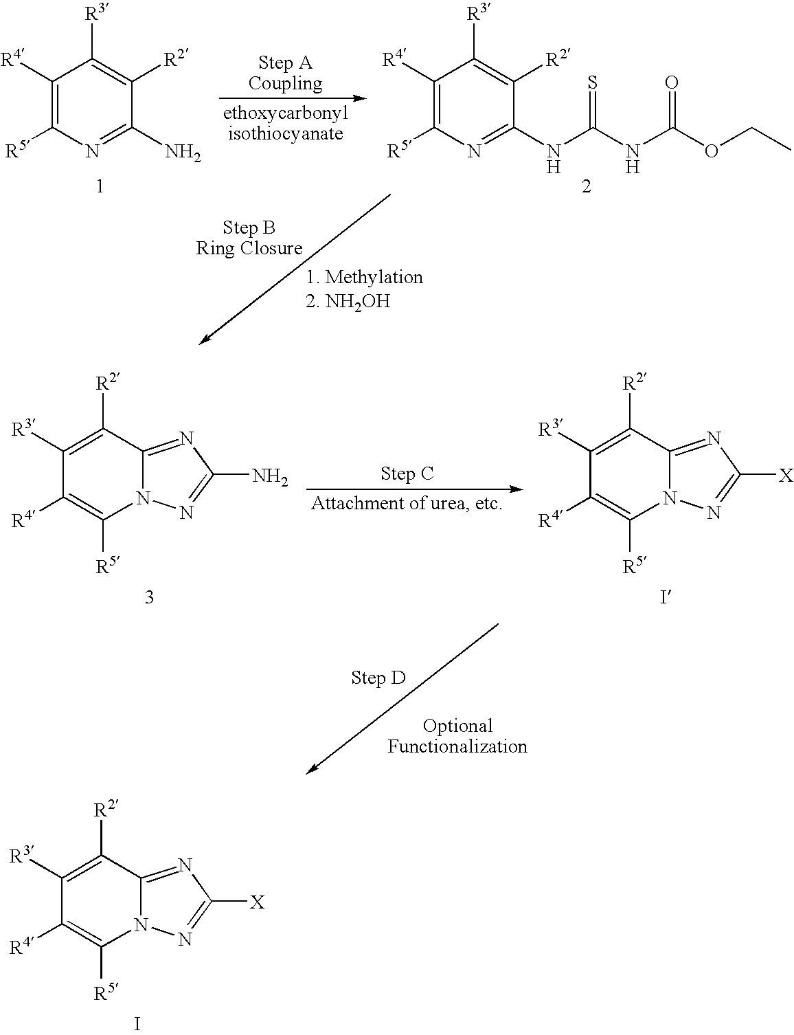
C1([R4])=C([R5])N=C(N)C([R2])=C1[R3].C1([R4])=C([R5])N=C(NC(NC(OCC)=O)=S)C([R2])=C1[R3].C1([R3])=C([R2])C2=NC(N)=NN2C([R5])=C1[R4].C1([R3])=C([R2])C2=NC([X])=NN2C([R5])=C1[R4].C1([R3])=C([R2])C2=NC([X])=NN2C([R5])=C1[R4].I
